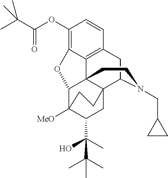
C1(OC(C(C)(C)C)=O)=C2C3=C(C=C1)CC1C45C3(C(C([MeO])(C(C(C)(O)C(C)(C)C)C4)CC5)O2)CCN1CC1CC1
